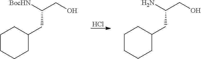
Cl.C(CC1CCCCC1)(CO)[BocHN].C(CC1CCCCC1)(CO)N
